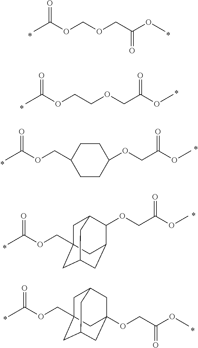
O=C(OCOCC(OC)=O)C.O=C(OCCOCC(OC)=O)C.C1CC(COC(C)=O)CCC1OCC(OC)=O.C1C2(COC(C)=O)CC3CC(C(OCC(OC)=O)C1C3)C2.C1C2(COC(C)=O)CC3CC(OCC(OC)=O)(CC1C3)C2
